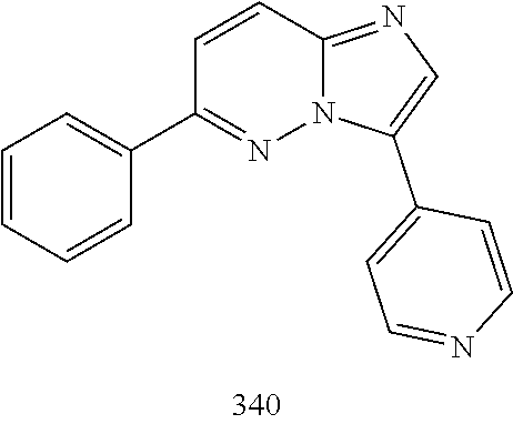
C1(C2=CC=CC=C2)=NN2C(=NC=C2C2=CC=NC=C2)C=C1
